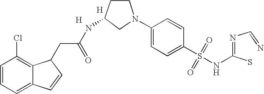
C1=CC=C2C(=C1Cl)C(CC(NC1CN(C3=CC=C(S(=O)(=O)NC(S)=NC=N)C=C3)CC1)=O)C=C2.[H].[H]
